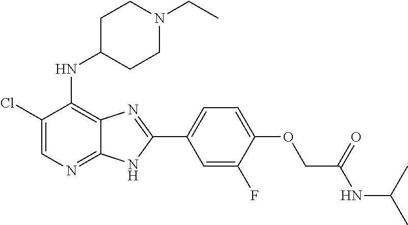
C1(Cl)=CN=C2C(=C1NC1CCN(CC)CC1)N=C(C1=CC=C(OCC(NC(C)C)=O)C(F)=C1)N2
